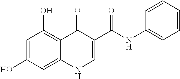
C1=C(O)C=C2C(=C1O)C(=O)C(C(=O)NC1=CC=CC=C1)=CN2
